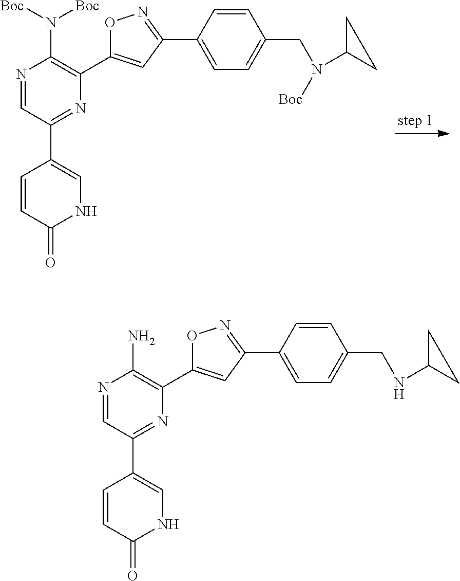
N1=CC(C2=CNC(=O)C=C2)=NC(C2=CC(C3=CC=C(CN([Boc])C4CC4)C=C3)=NO2)=C1N([Boc])[Boc].N1=CC(C2=CNC(=O)C=C2)=NC(C2=CC(C3=CC=C(CNC4CC4)C=C3)=NO2)=C1N
